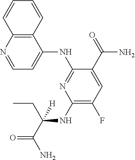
C1(NC(CC)(C(=O)N)[H])=C(F)C=C(C(=O)N)C(NC2=CC=NC3=C2C=CC=C3)=N1
